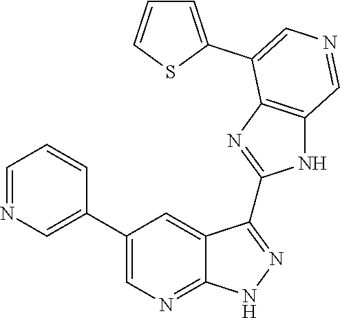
C1=NC=C(C2=CN=C3C(=C2)C(C2=NC4=C(N2)C=NC=C4C2=CC=CS2)=NN3)C=C1
